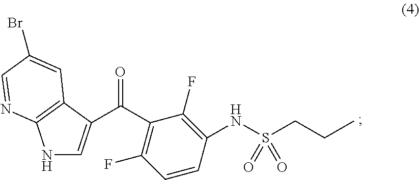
C(C1=C(F)C=CC(NS(CCC)(=O)=O)=C1F)(=O)C1=CNC2=C1C=C(Br)C=N2
